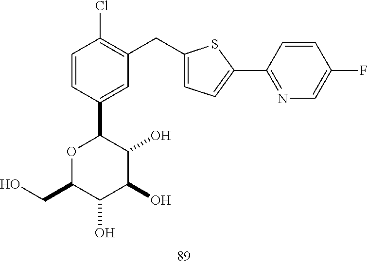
C1=CC(C2OC(CO)C(O)C(O)C2O)=CC(CC2=CC=C(C3=NC=C(F)C=C3)S2)=C1Cl
